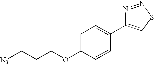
[N3]CCCOC1=CC=C(C2=CSN=N2)C=C1
